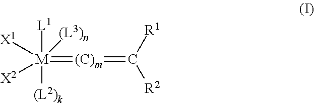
[(C)m](=[M]([(L2)k])([X1])([X2])([(L3)n])[L1])=C([R2])[R1]
